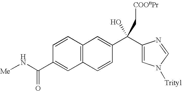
C12=C(C=CC(C(N[Me])=O)=C1)C=C(C(C1=CN([Trityl])C=N1)(O)C[COOnPr])C=C2
